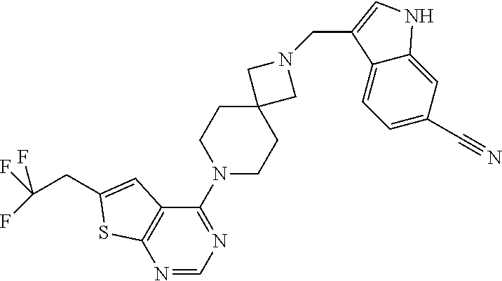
C1=C(C#N)C=C2C(=C1)C(CN1CC3(C1)CCN(C1=NC=NC4=C1C=C(CC(F)(F)F)S4)CC3)=CN2
